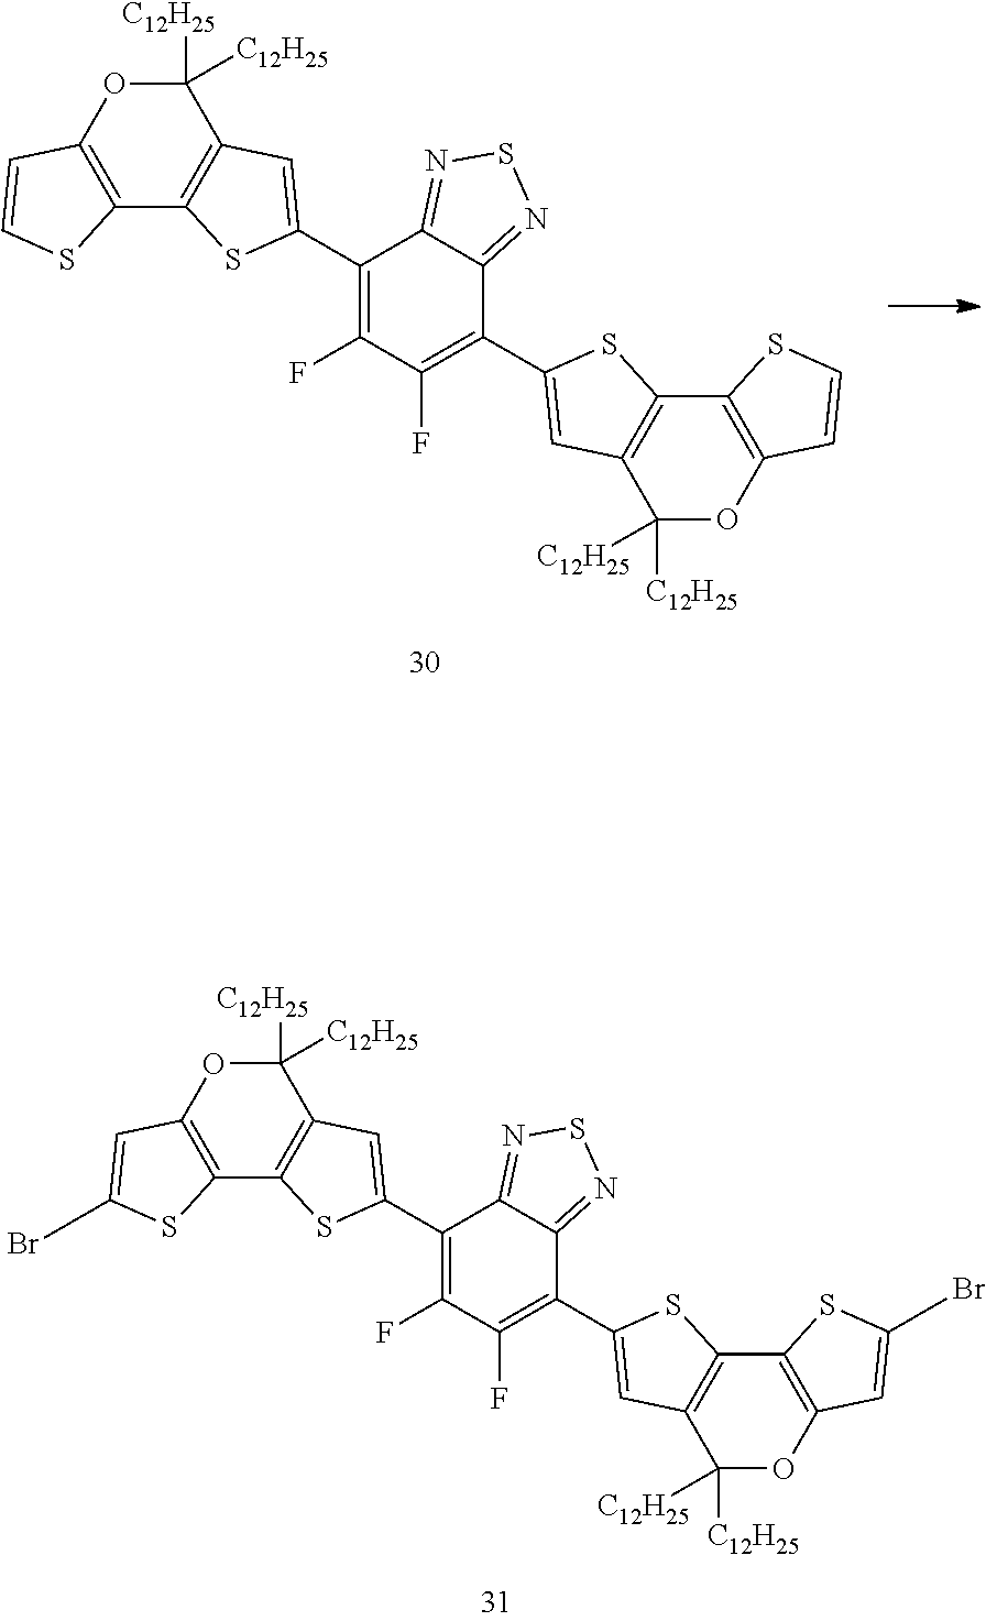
O1C([C12H25])([C12H25])C2=C(C3=C1C=C(Br)S3)SC(C1=C(F)C(F)=C(C3=CC4=C(C5=C(OC4([C12H25])[C12H25])C=C(Br)S5)S3)C3=NSN=C13)=C2.O1C([C12H25])([C12H25])C2=C(C3=C1C=CS3)SC(C1=C(F)C(F)=C(C3=CC4=C(C5=C(OC4([C12H25])[C12H25])C=CS5)S3)C3=NSN=C13)=C2
